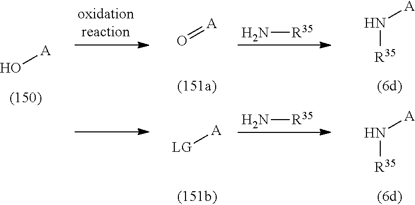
O[A].N[R35].[R35]N[A].N[R35].[R35]N[A].[LG][A].O=[A]
